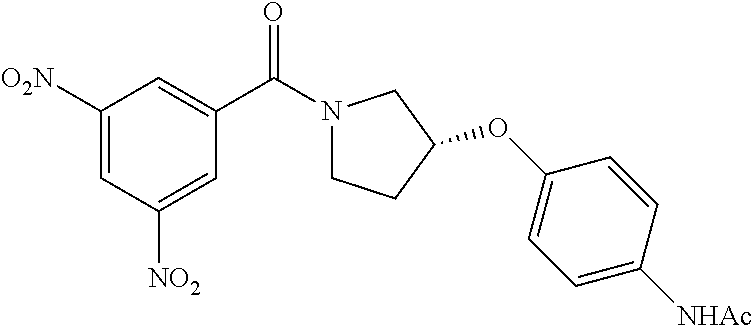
C1(C(N2CCC(OC3=CC=C([NHAc])C=C3)C2)=O)=CC([O2N])=CC([NO2])=C1
